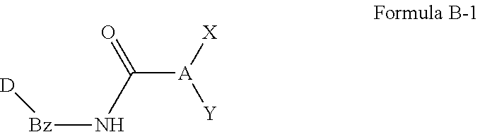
N(C([A]([X])[Y])(=O)C)[Bz][D]
